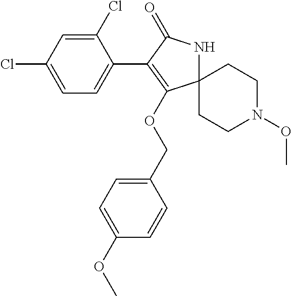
C1(Cl)=CC(Cl)=CC=C1C1=C(OCC2=CC=C(OC)C=C2)C2(NC1=O)CCN(OC)CC2
